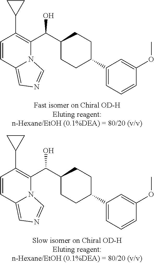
C1=CC(OC)=CC(C2CCC(C(C3=C(C4CC4)C=CC4=CN=CN34)O)CC2)=C1.C1=CC(OC)=CC(C2CCC(C(C3=C(C4CC4)C=CC4=CN=CN34)O)CC2)=C1
